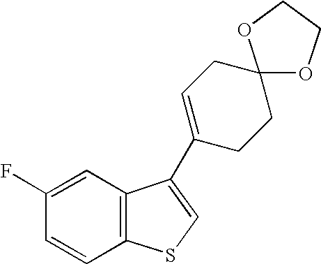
C1=CC(F)=CC2=C1SC=C2C1=CCC2(CC1)OCCO2
